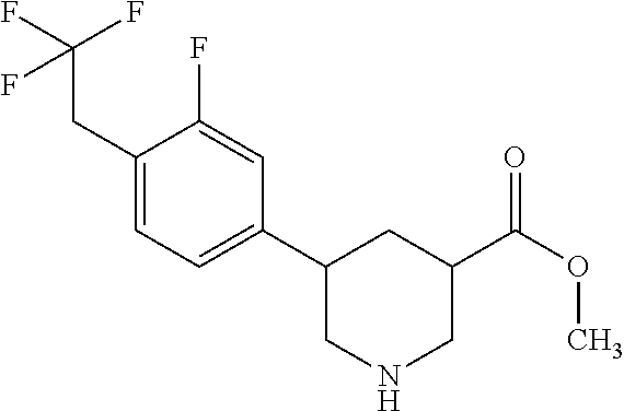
C1(CC(F)(F)F)=CC=C(C2CNCC(C(=O)OC)C2)C=C1F
